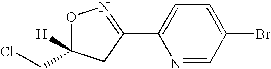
O1C(CCl)([H])CC(C2=CC=C(Br)C=N2)=N1
